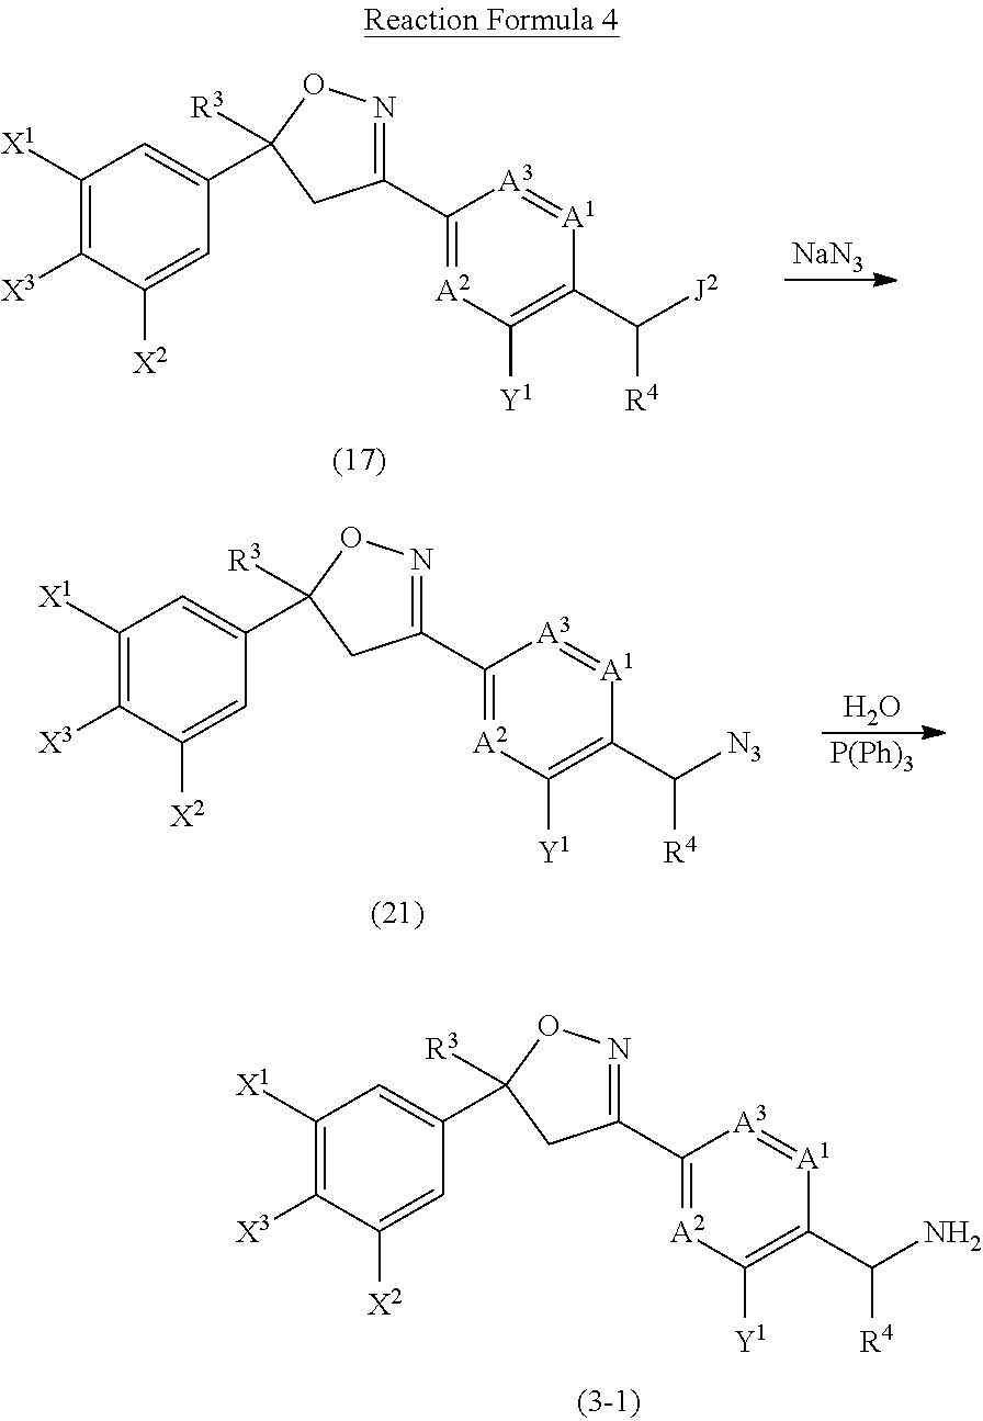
C1([X1])=C([X3])C([X2])=CC(C2([R3])CC(C3=[A2]C([Y1])=C(C(N)[R4])[A1]=[A3]3)=NO2)=C1.C1([X1])=C([X3])C([X2])=CC(C2([R3])CC(C3=[A2]C([Y1])=C(C([J2])[R4])[A1]=[A3]3)=NO2)=C1.[NaN3].C1([X1])=C([X3])C([X2])=CC(C2([R3])CC(C3=[A2]C([Y1])=C(C([N3])[R4])[A1]=[A3]3)=NO2)=C1.O.[P(Ph)3]
